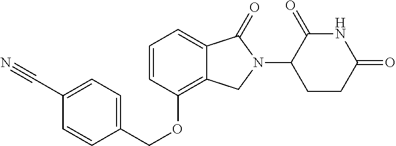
O(C1=C2C(=CC=C1)C(=O)N(C1C(=O)NC(=O)CC1)C2)CC1=CC=C(C#N)C=C1
